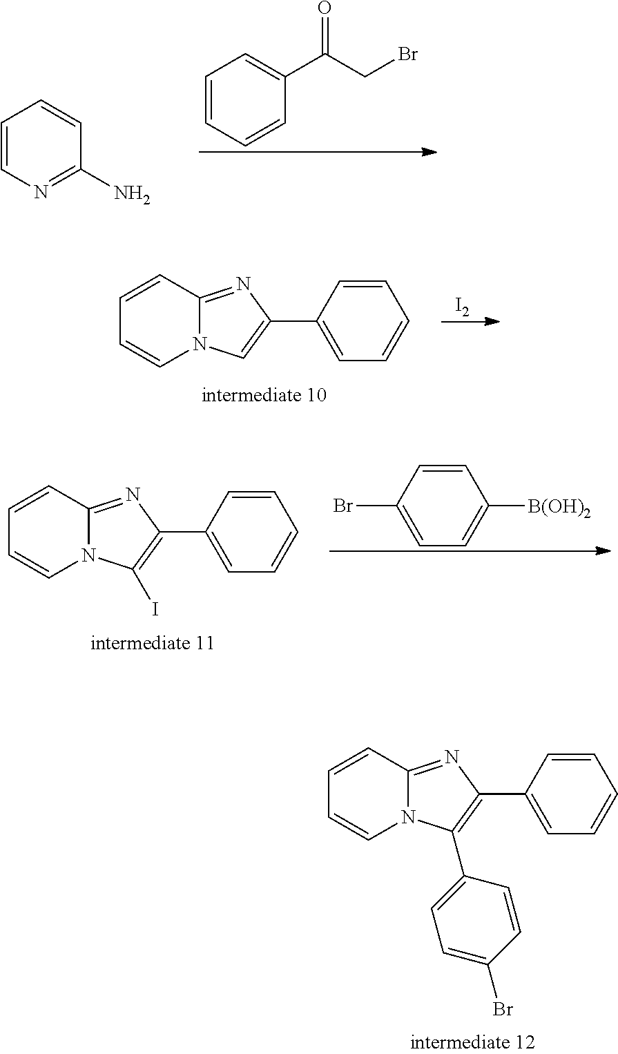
C1=CC2=NC(C3=CC=CC=C3)=C(C3=CC=C(Br)C=C3)N2C=C1.C1=CC=CC(C(CBr)=O)=C1.C1=CN=C(N)C=C1.[I2].C1=CC2=NC(C3=CC=CC=C3)=CN2C=C1.BrC1=CC=C([B(OH)2])C=C1.C1=CC2=NC(C3=CC=CC=C3)=C(I)N2C=C1
